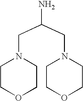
C1COCCN1CC(N)CN1CCOCC1
